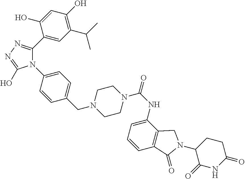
C1(C2=CC(C(C)C)=C(O)C=C2O)=NN=C(O)N1C1=CC=C(CN2CCN(C(NC3=CC=CC4=C3CN(C3C(=O)NC(=O)CC3)C4=O)=O)CC2)C=C1
